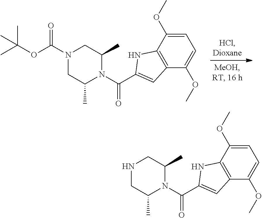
N1(C(OC(C)(C)C)=O)CC(C)N(C(=O)C2=CC3=C(C(OC)=CC=C3OC)N2)C(C)C1.N1CC(C)N(C(=O)C2=CC3=C(C(OC)=CC=C3OC)N2)C(C)C1
